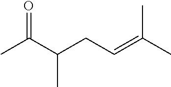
O=C(C(CC=C(C)C)C)C
